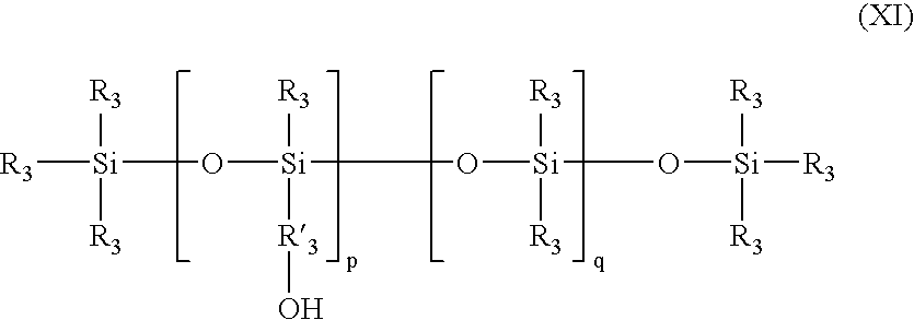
[R3][Si]([R3])([R3])O[Si]([R3])([R3]O)O[Si](O[Si]([R3])([R3])[R3])([R3])[R3]
